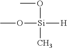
[Si](OC)([H])(C)OC
